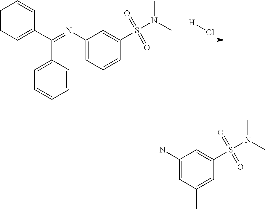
C1=CC=C(C(=NC2=CC(C)=CC(S(=O)(=O)N(C)C)=C2)C2=CC=CC=C2)C=C1.[H]Cl.C1(N)=CC(C)=CC(S(=O)(=O)N(C)C)=C1
